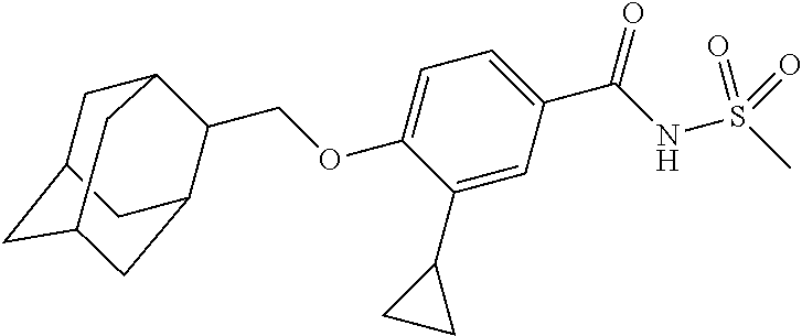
C1C2CC3CC(C(COC4=CC=C(C(NS(C)(=O)=O)=O)C=C4C4CC4)C1C3)C2
